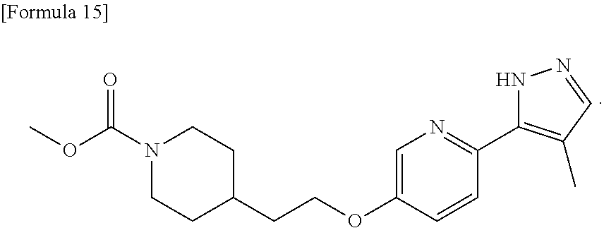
C(COC1=CN=C(C2=C(C)C=NN2)C=C1)C1CCN(C(OC)=O)CC1
